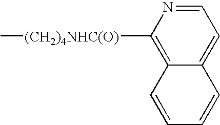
C1=NC([(CH2)4NHC(O)]C)=C2C(=C1)C=CC=C2
